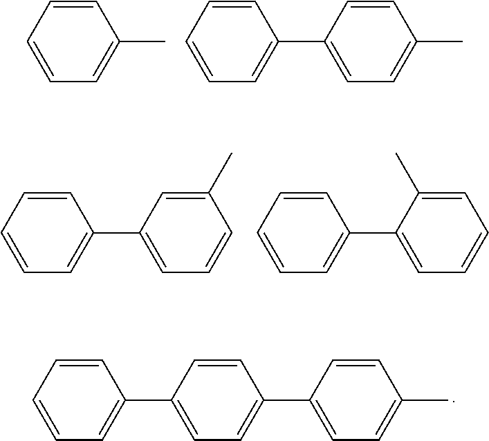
C1=CC=C(C)C=C1.C1=CC=C(C2=CC=C(C)C=C2)C=C1.C1=CC=C(C2=CC=CC(C)=C2)C=C1.C1=CC=C(C2=CC=CC=C2C)C=C1.C1(C2=CC=CC=C2)=CC=C(C2=CC=C(C)C=C2)C=C1
